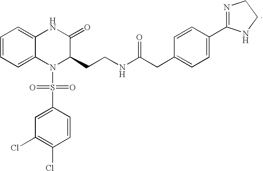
C1=C2C(=CC=C1)NC(=O)C(CCNC(CC1=CC=C(C3=NCCN3)C=C1)=O)N2S(C1=CC(Cl)=C(Cl)C=C1)(=O)=O
